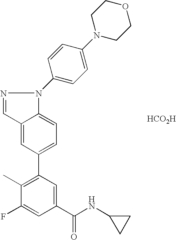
C12=CC(C3=C(C)C(F)=CC(C(NC4CC4)=O)=C3)=CC=C1N(C1=CC=C(N3CCOCC3)C=C1)N=C2.[HCO2H]
